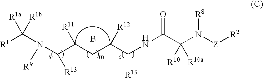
[R1]C(N(C(C(CC(C(NC(C(N([Z][R2])[R8])([R10])[R10a])=O)[R13])[R12])[R11])[R13])[R9])([R1a])[R1b].B
